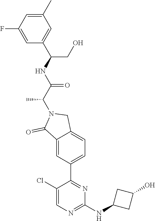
C1(C)=CC(F)=CC(C(NC(C(N2C(=O)C3=CC(C4=NC(NC5CC(O)C5)=NC=C4Cl)=CC=C3C2)C)=O)CO)=C1
